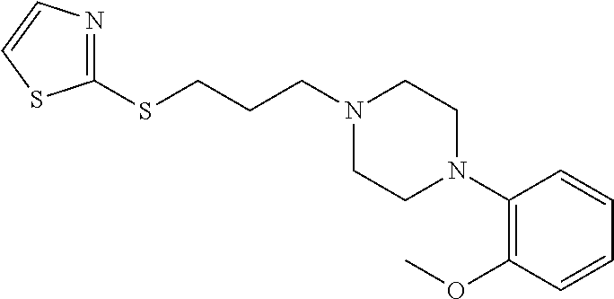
C(N1CCN(C2=C(OC)C=CC=C2)CC1)CCSC1=NC=CS1
